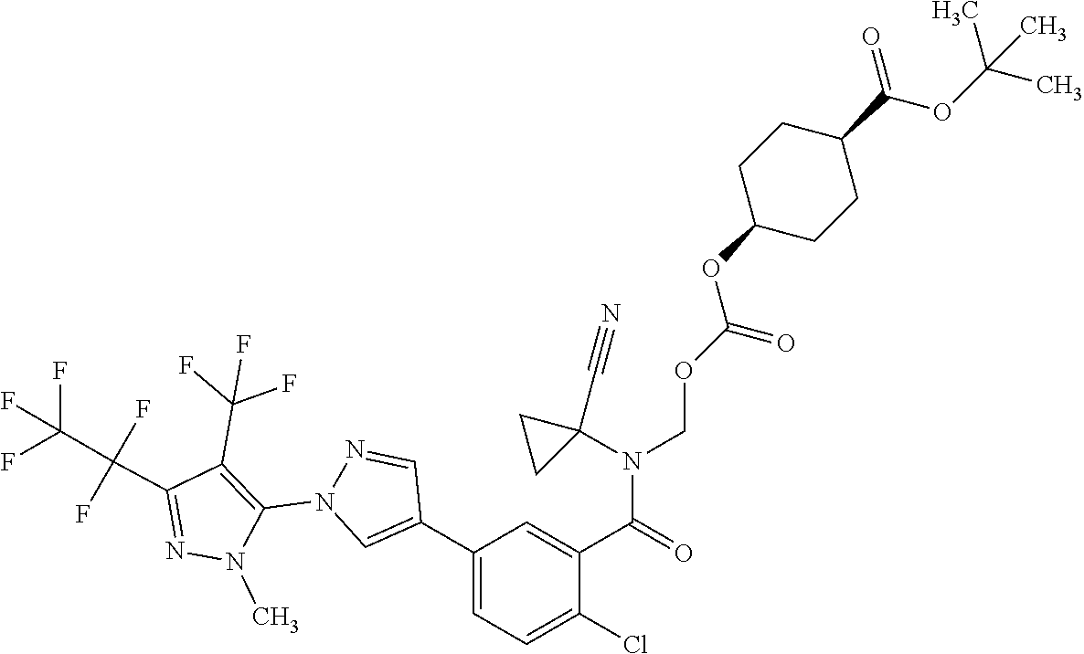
C1(C2=CN(C3=C(C(F)(F)F)C(C(F)(F)C(F)(F)F)=NN3C)N=C2)=CC=C(Cl)C(C(=O)N(C2(C#N)CC2)COC(OC2CCC(C(OC(C)(C)C)=O)CC2)=O)=C1
